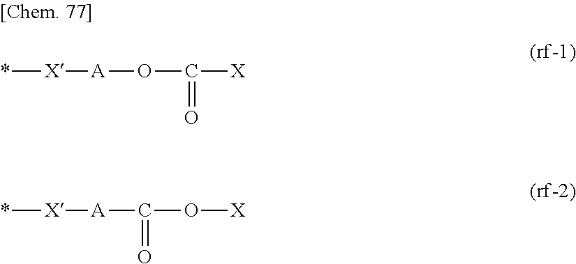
*[X][A]OC(=O)[X].*[X][A]C(O[X])=O
